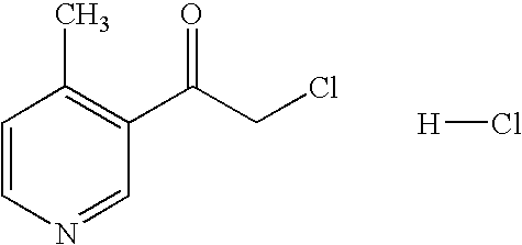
C1=CN=CC(C(CCl)=O)=C1C.[H]Cl
